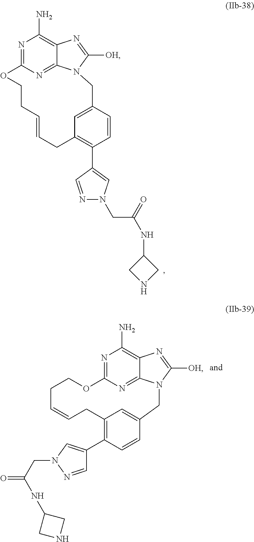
N1=C2N=C3C(=C1N)N=C([OH])N3CC1=CC(=C(C3=CN(CC(=O)NC4CNC4)N=C3)C=C1)CC=CCCO2.N1=C2N=C3C(=C1N)N=C([OH])N3CC1=CC(=C(C3=CN(CC(=O)NC4CNC4)N=C3)C=C1)CC=CCCO2
